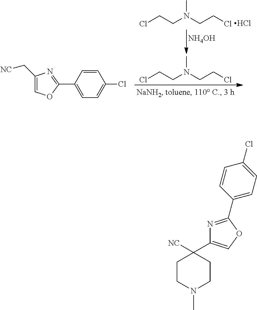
[NH4OH].ClCCN(CCCl)C.ClCCN(CCCl)C.C1(C2=NC(C[NC])=CO2)=CC=C(Cl)C=C1.Cl.C1CN(C)CCC1([NC])C1=COC(C2=CC=C(Cl)C=C2)=N1
